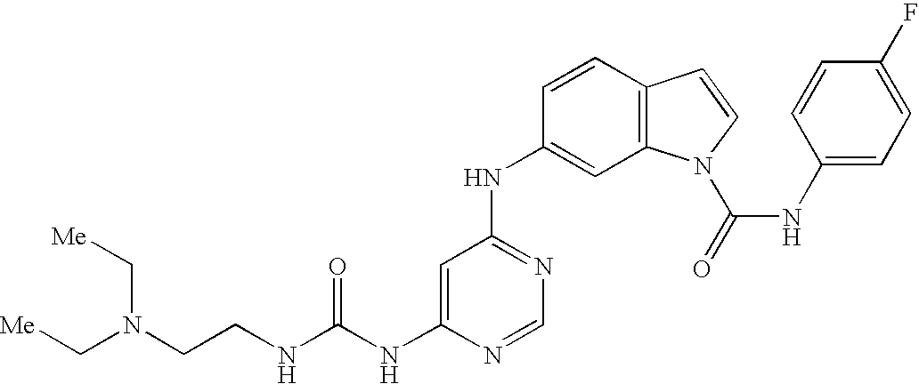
C(NC1=CC(NC2=CC3=C(C=C2)C=CN3C(=O)NC2=CC=C(F)C=C2)=NC=N1)(NCCN(C[Me])C[Me])=O
